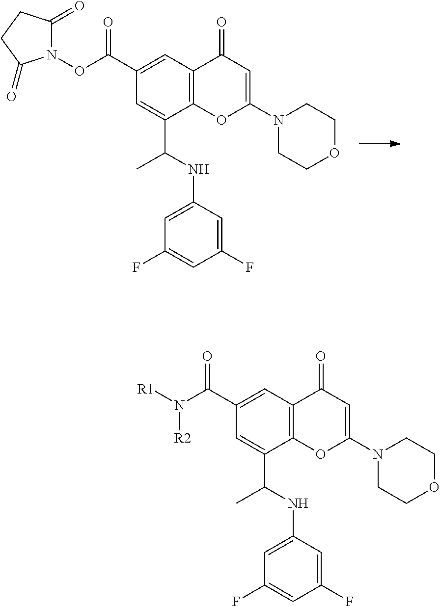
C12=C(C=C(C(ON3C(=O)CCC3=O)=O)C=C1C(NC1=CC(F)=CC(F)=C1)C)C(=O)C=C(N1CCOCC1)O2.C12=C(C=C(C(N([R1])[R2])=O)C=C1C(NC1=CC(F)=CC(F)=C1)C)C(=O)C=C(N1CCOCC1)O2
